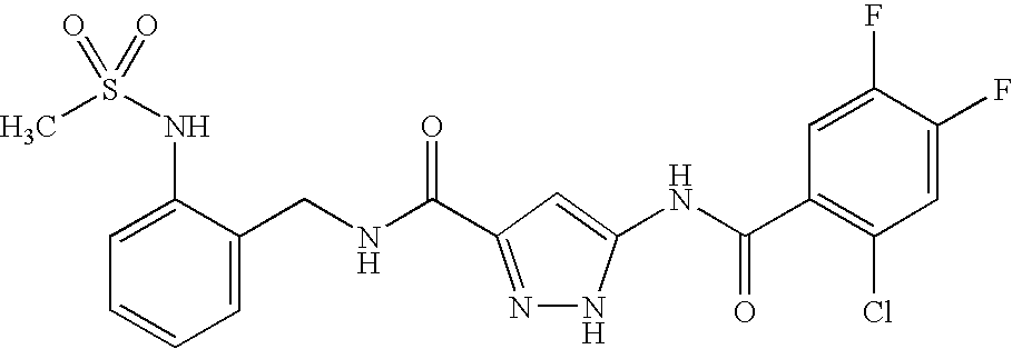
C(NC(=O)C1=NNC(NC(C2=C(Cl)C=C(F)C(F)=C2)=O)=C1)C1=CC=CC=C1NS(=O)(C)=O
